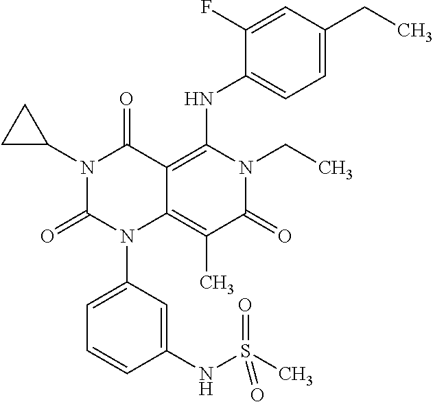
N1(C2CC2)C(=O)N(C2=CC=CC(NS(C)(=O)=O)=C2)C2=C(C)C(=O)N(CC)C(NC3=CC=C(CC)C=C3F)=C2C1=O
